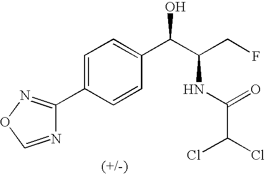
N1=CON=C1C1=CC=C(C(C(CF)NC(C(Cl)Cl)=O)O)C=C1
